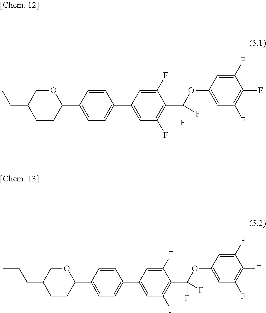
C1CC(C2=CC=C(C3=CC(F)=C(C(OC4=CC(F)=C(F)C(F)=C4)(F)F)C(F)=C3)C=C2)OCC1CC.C1CC(C2=CC=C(C3=CC(F)=C(C(OC4=CC(F)=C(F)C(F)=C4)(F)F)C(F)=C3)C=C2)OCC1CCC
